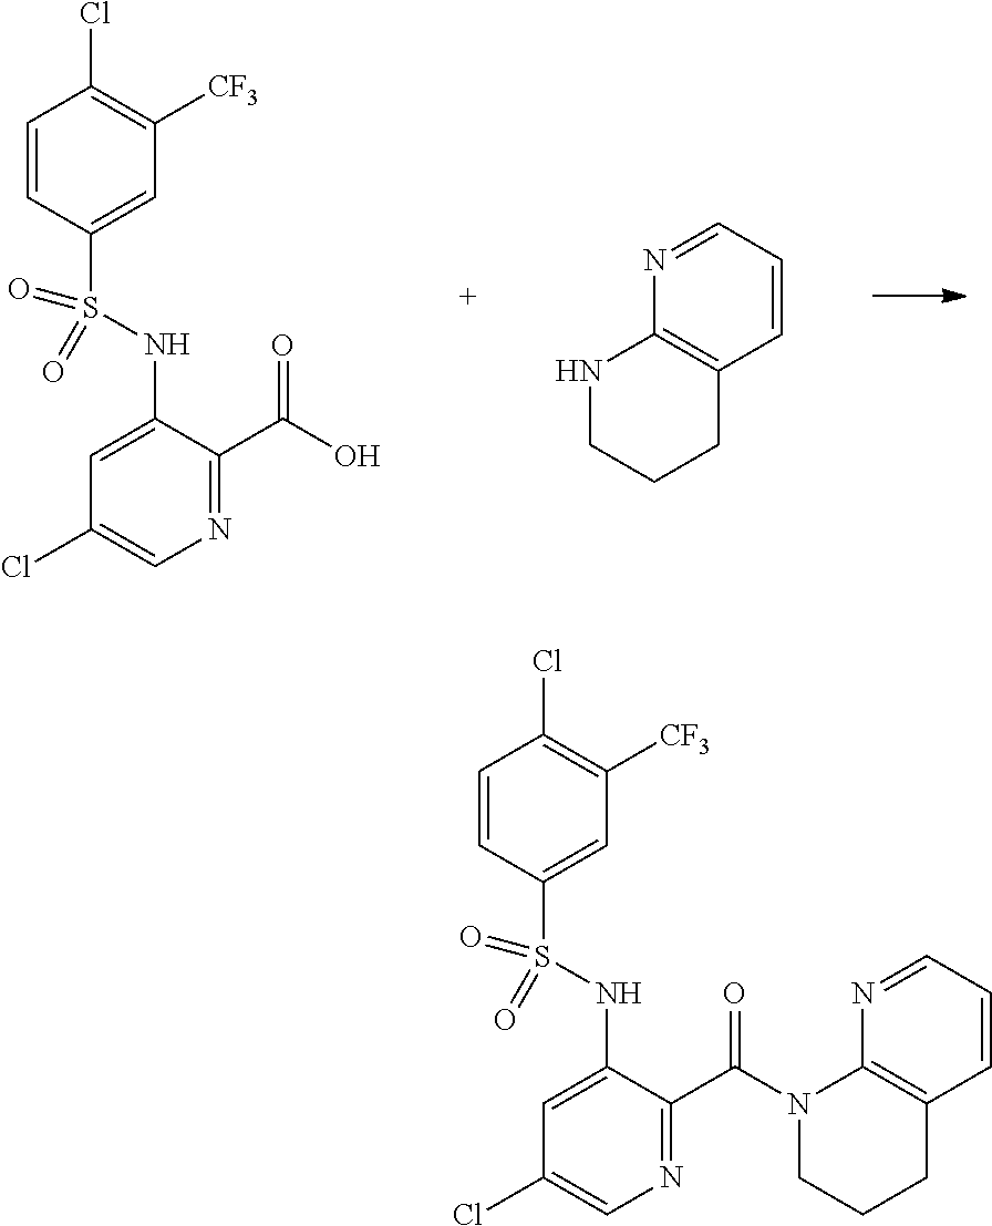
N1=C(C(O)=O)C(NS(C2=CC([CF3])=C(Cl)C=C2)(=O)=O)=CC(Cl)=C1.N1CCCC2=C1N=CC=C2.N1=C(C(N2CCCC3=C2N=CC=C3)=O)C(NS(C2=CC([CF3])=C(Cl)C=C2)(=O)=O)=CC(Cl)=C1
